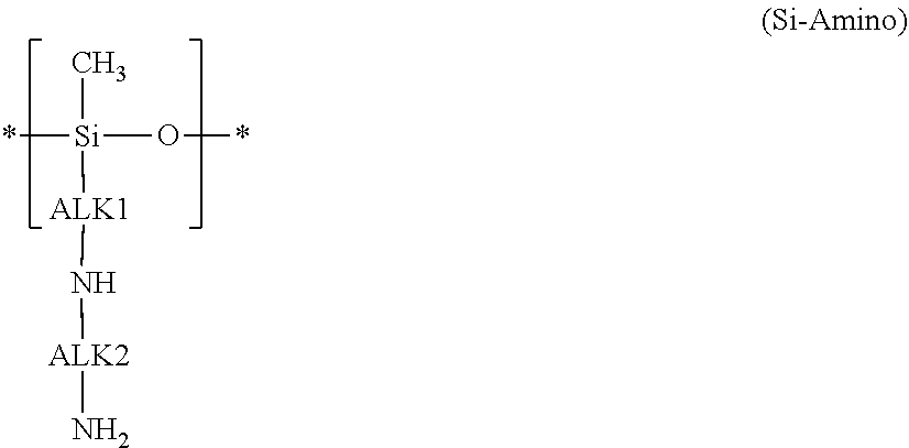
*[Si](C)([ALK1]N[ALK2]N)O*
